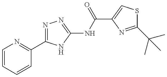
C1=CC=CC(C2=NN=C(NC(=O)C3=CSC(C(C)(C)C)=N3)N2)=N1
